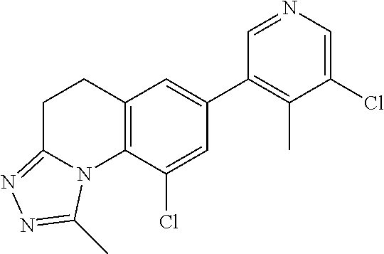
N1=CC(C2=CC3=C(C(Cl)=C2)N2C(=NN=C2C)CC3)=C(C)C(Cl)=C1
